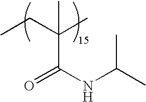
O=C(NC(C)C)C(CC)(C)C
